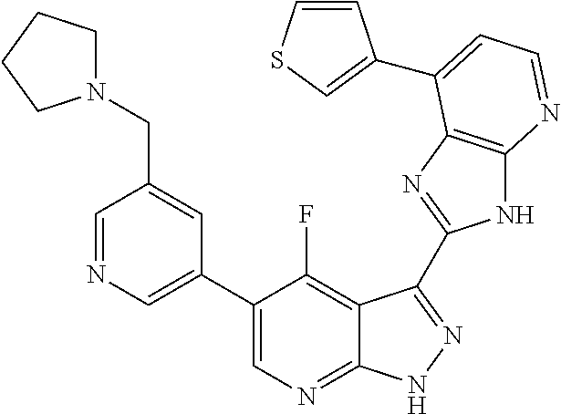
C1=NC=C(C2=CN=C3C(=C2F)C(C2=NC4=C(N2)N=CC=C4C2=CSC=C2)=NN3)C=C1CN1CCCC1
